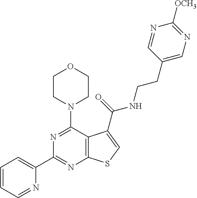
C1=CC=NC(C2=NC3=C(C(N4CCOCC4)=N2)C(C(=O)NCCC2=CN=C([OCH3])N=C2)=CS3)=C1
